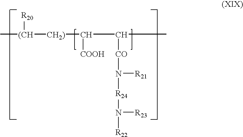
[(CH](C)([CH2)]C(C(C)[CO]N([R21])[R24]N([R23])[R22])[COOH])[R20]
